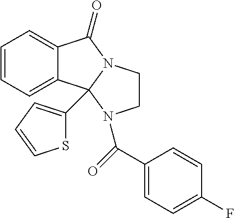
C1=CC=C2C(=C1)C1(C3=CC=CS3)N(C2=O)CCN1C(=O)C1=CC=C(F)C=C1
